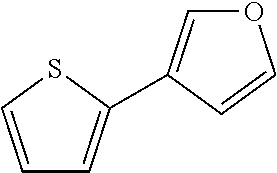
C1=CSC(C2=COC=C2)=C1
